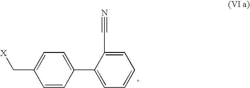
C(C1=CC=C(C2=CC=CC=C2C#N)C=C1)[X]
